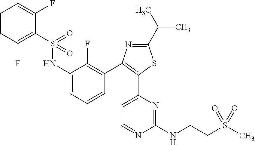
C1=CC(F)=C(S(NC2=CC=CC(C3=C(C4=CC=NC(NCCS(C)(=O)=O)=N4)SC(C(C)C)=N3)=C2F)(=O)=O)C(F)=C1
